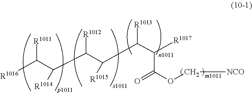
[R1012]C(C(C([R1016])[R1011])[R1014])C([R1015])C([R1013])C(C(=O)OC[NCO])[R1017]
